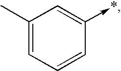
C1(C)=CC=CC(->*)=C1
